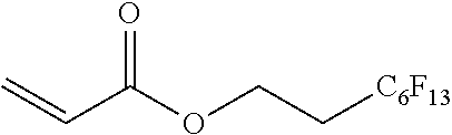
C=CC(OCC[C6F13])=O
